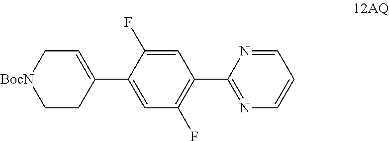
C1(C2=CC(F)=C(C3=NC=CC=N3)C=C2F)=CC[BocN]CC1
